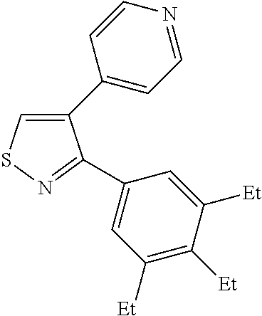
C1(C2=CC=NC=C2)=CSN=C1C1=CC([Et])=C([Et])C([Et])=C1
